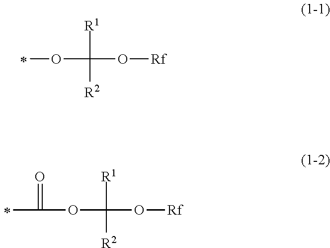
O(C([R1])([R2])O[Rf])C.O(C([R1])([R2])O[Rf])C(=O)C
